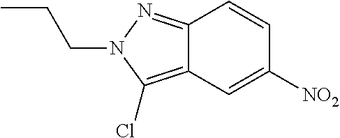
C12=NN(CCC)C(Cl)=C1C=C([NO2])C=C2
